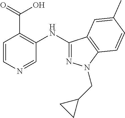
C1=CN=CC(NC2=NN(CC3CC3)C3=C2C=C(C)C=C3)=C1C(=O)O
